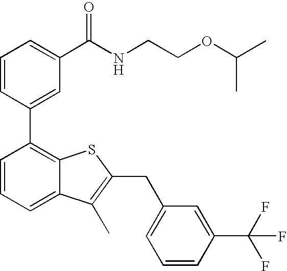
C1=CC(C2=C3C(=CC=C2)C(C)=C(CC2=CC=CC(C(F)(F)F)=C2)S3)=CC(C(NCCOC(C)C)=O)=C1
